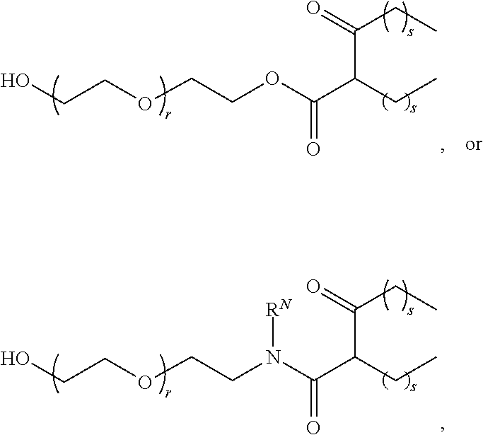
C(COC(C(CC)C(=O)CC)=O)OCCO.C(CN(C(C(CC)C(=O)CC)=O)[RN])OCCO
